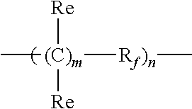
C[(C)m]([Rf)n]C)([Re])[Re]
